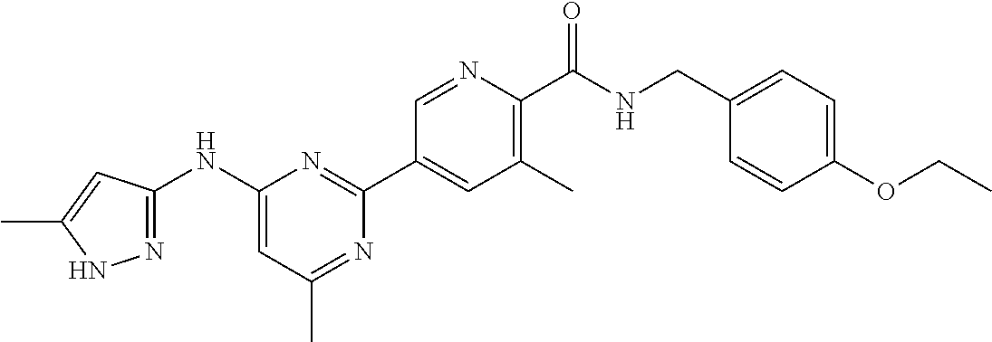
N1=C(C)C=C(NC2=NNC(C)=C2)N=C1C1=CC(C)=C(C(NCC2=CC=C(OCC)C=C2)=O)N=C1
